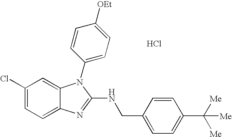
C1(Cl)=CC=C2C(=C1)N(C1=CC=C([OEt])C=C1)C(NCC1=CC=C(C([Me])([Me])[Me])C=C1)=N2.Cl
